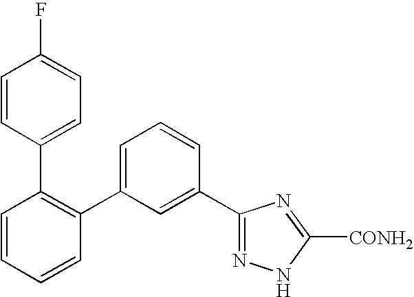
C1(C2=CC=CC(C3=NNC([CONH2])=N3)=C2)=C(C2=CC=C(F)C=C2)C=CC=C1
